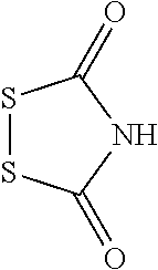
S1SC(=O)NC1=O
